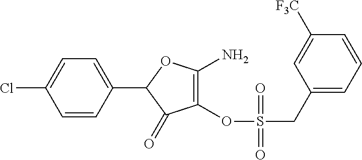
C1=CC(C2C(=O)C(OS(CC3=CC=CC([F3C])=C3)(=O)=O)=C(N)O2)=CC=C1Cl
